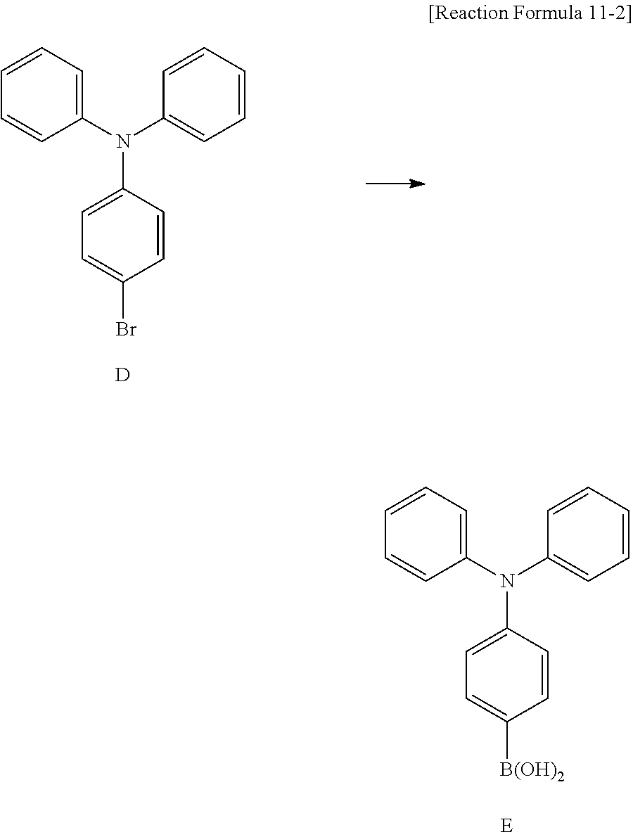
C1=CC=C(N(C2=CC=CC=C2)C2=CC=C(Br)C=C2)C=C1.[D].C1=CC=C(N(C2=CC=CC=C2)C2=CC=C([B(OH)2])C=C2)C=C1.[E]
